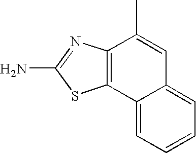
C12=C(C3=CC=CC=C3C=C1C)SC(N)=N2
